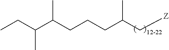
C(C(C[Z])C)CCC(C(CC)C)C
